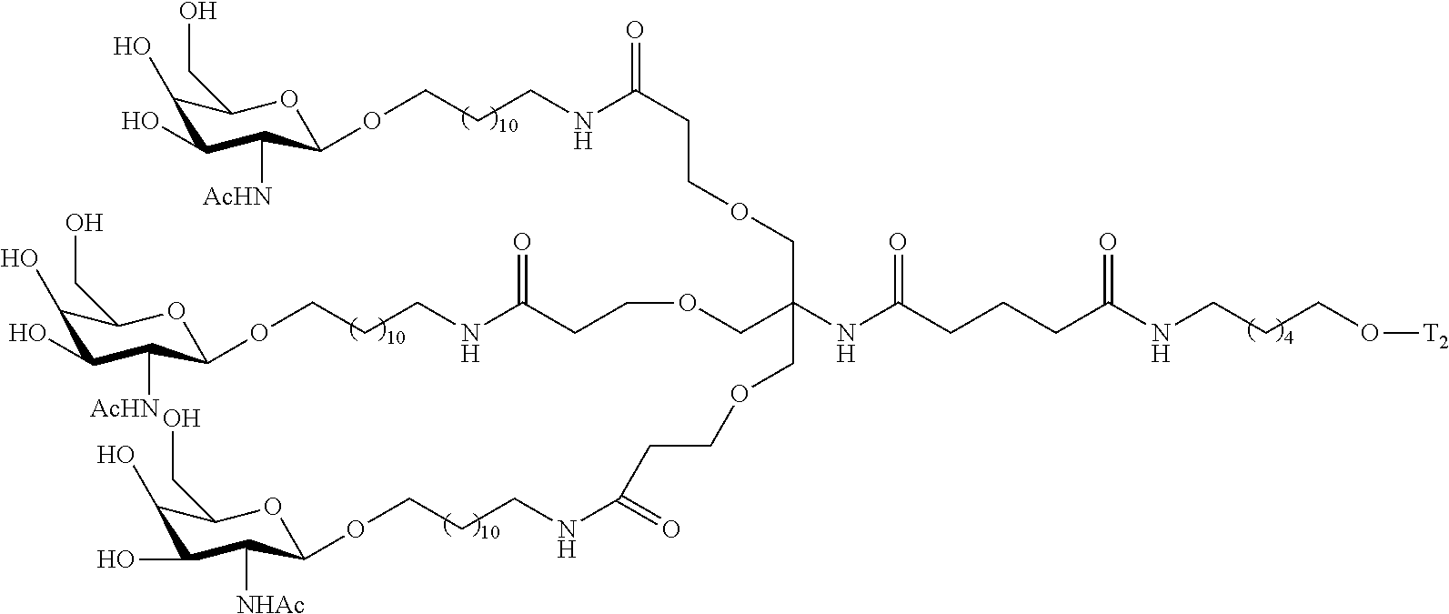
C(COCCC(NCCCOC1OC(CO)C(O)C(O)C1[AcHN])=O)(COCCC(NCCCOC1OC(CO)C(O)C(O)C1[AcHN])=O)(COCCC(NCCCOC1OC(CO)C(O)C(O)C1[NHAc])=O)NC(=O)CCCC(NCCCO[T2])=O
